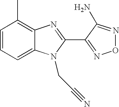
C1=C2C(=C(C)C=C1)N=C(C1=NON=C1N)N2CC#N
